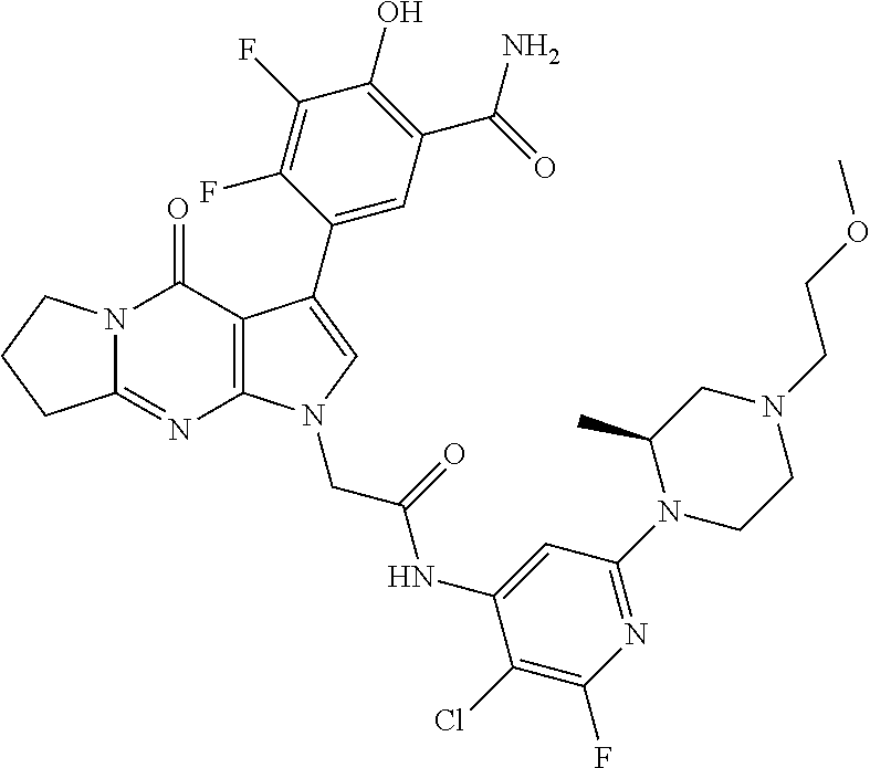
C12=NC3=C(C(=O)N1CCC2)C(C1=CC(C(N)=O)=C(O)C(F)=C1F)=CN3CC(NC1=CC(N2CCN(CCOC)CC2C)=NC(F)=C1Cl)=O
